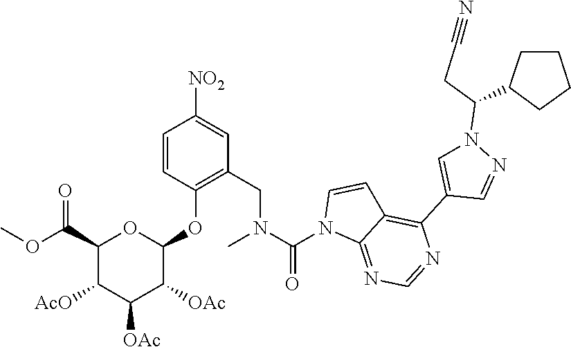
N1=C2C(=C(C3=CN(C(CC#N)C4CCCC4)N=C3)N=C1)C=CN2C(N(CC1=C(OC2C([OAc])C([OAc])C([AcO])C(C(OC)=O)O2)C=CC([NO2])=C1)C)=O
